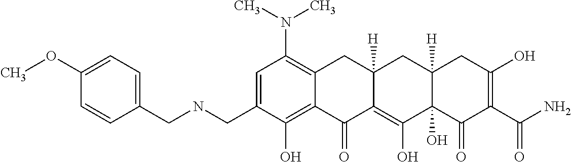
C1=C(CNCC2=CC=C(OC)C=C2)C(O)=C2C(=C1N(C)C)CC1([H])C(=C(O)C3(O)C([H])(C1)CC(O)=C(C(N)=O)C3=O)C2=O
